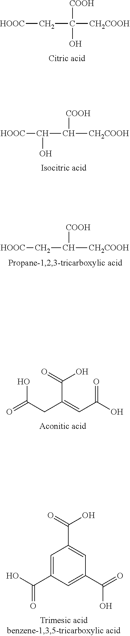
[COOH]C(O)([CH2COOH])C[HOOC].OC(C([COOH])[CH2COOH])[HOOC].C(C([COOH])[CH2COOH])[HOOC].OC(CC(=CC(O)=O)C(=O)O)=O.C1=C(C(O)=O)C=C(C(=O)O)C=C1C(=O)O
